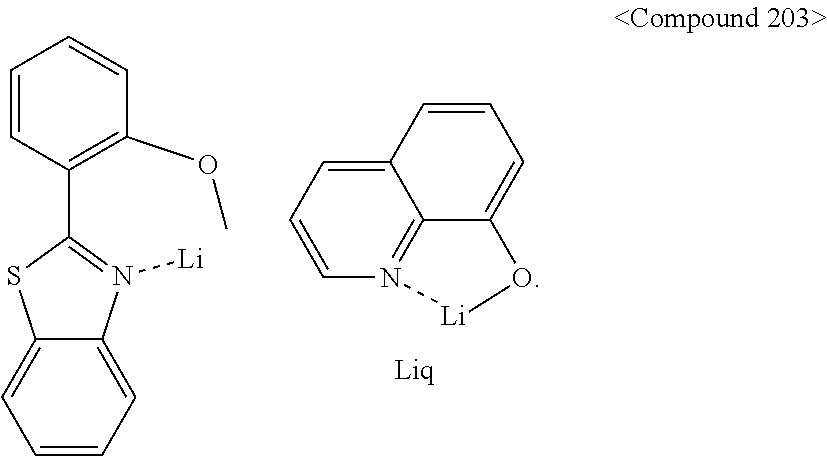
C1=CC2=CC=CN3=C2C(=C1)O[Li]3.C1=CC=C2C(=C1)SC(C1=C(OC)C=CC=C1)=N2[Li]
